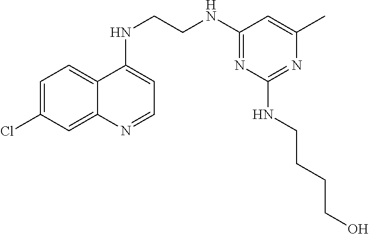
C12=CC=C(Cl)C=C1N=CC=C2NCCNC1=NC(NCCCCO)=NC(C)=C1
